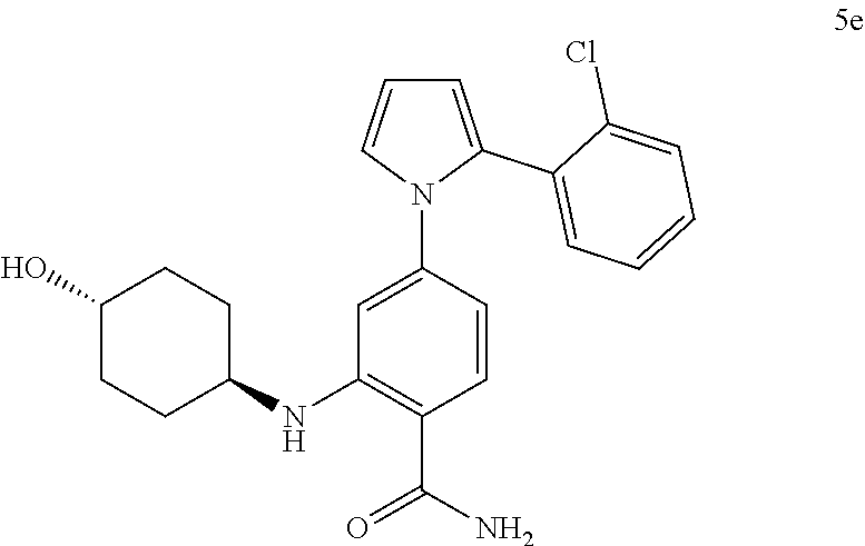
C1(NC2CCC(O)CC2)=C(C(=O)N)C=CC(N2C(C3=CC=CC=C3Cl)=CC=C2)=C1
